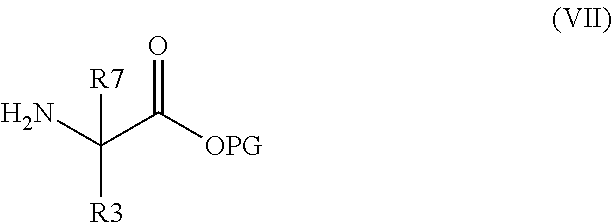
NC(C([OPG])=O)([R3])[R7]
